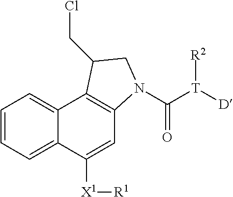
C1=CC=C2C(=C1)C1=C(C=C2[X1][R1])N(C([T]([R2])[D])=O)CC1CCl
